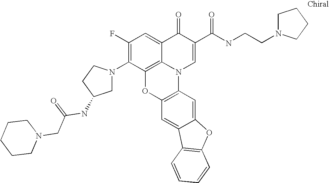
C1(F)=C(N2CC(NC(CN3CCCCC3)=O)CC2)C2=C3C(=C1)C(=O)C(C(NCCN1CCCC1)=O)=CN3C1=C(O2)C=C2C(=C1)OC1=C2C=CC=C1
